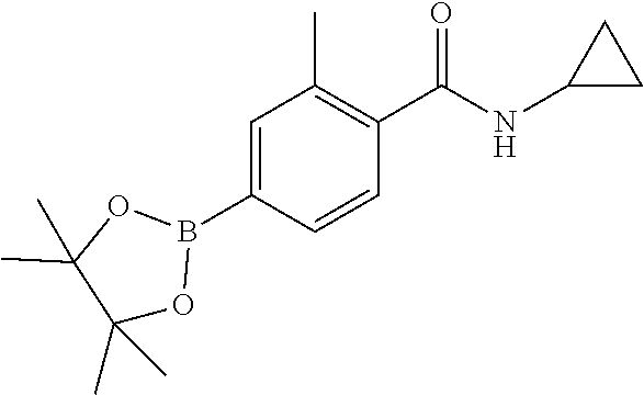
C1=C(B2OC(C)(C)C(C)(C)O2)C=CC(C(NC2CC2)=O)=C1C
